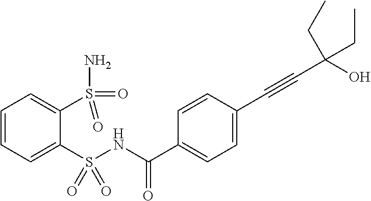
C1=CC=C(S(NC(C2=CC=C(C#CC(O)(CC)CC)C=C2)=O)(=O)=O)C(S(=O)(=O)N)=C1
